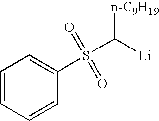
C1=CC=CC(S(=O)(=O)C([Li])[n-C9H19])=C1
